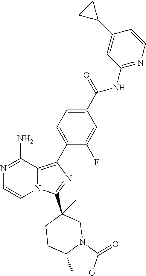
N1=C(N)C2=C(C3=CC=C(C(=O)NC4=NC=CC(C5CC5)=C4)C=C3F)N=C(C3(C)CN4C(=O)OCC4CC3)N2C=C1
